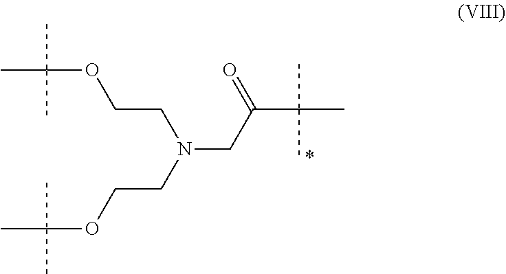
C(COC(C)(C)C)N(CCOC(C)(C)C)CC(C(C)(C)C)=O
